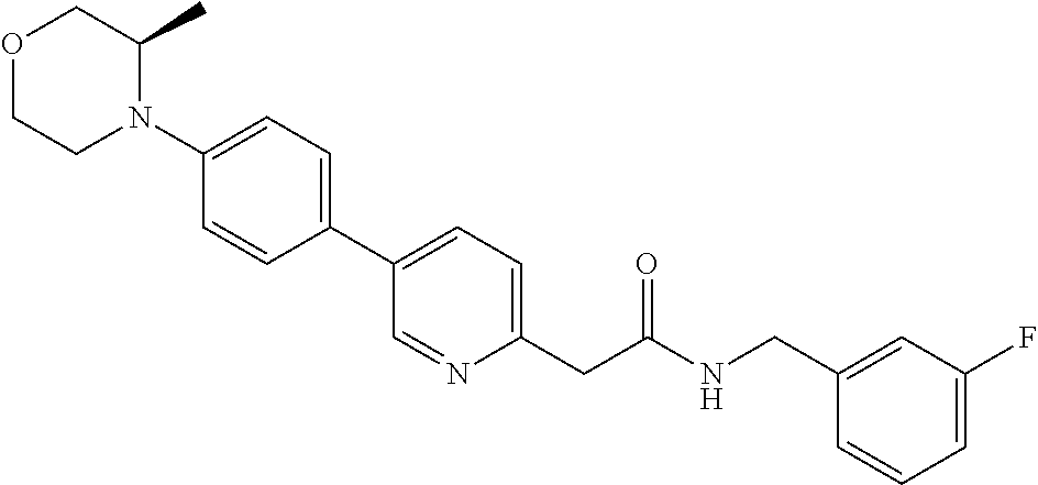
C1(C2=CC=C(CC(NCC3=CC(F)=CC=C3)=O)N=C2)=CC=C(N2C(C)COCC2)C=C1
